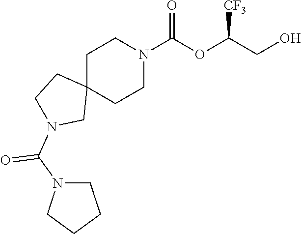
C1C2(CCN(C(OC(CO)[CF3])=O)C1)CCN(C(=O)N1CCCC1)C2
